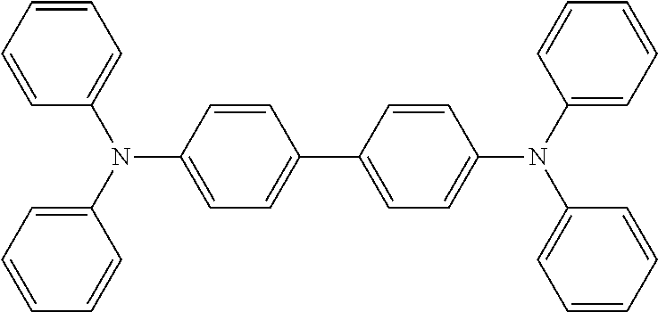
C1=CC=C(N(C2=CC=CC=C2)C2=CC=C(C3=CC=C(N(C4=CC=CC=C4)C4=CC=CC=C4)C=C3)C=C2)C=C1
